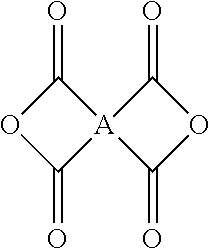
O1C(=O)[A]2(C1=O)C(=O)OC2=O
